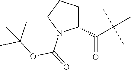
C1(C(=O)C(C)(C)C)CCCN1C(=O)OC(C)(C)C
